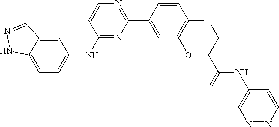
N1=C(NC2=CC=C3C(=C2)C=NN3)C=CN=C1C1=CC2=C(C=C1)OCC(C(NC1=CN=NC=C1)=O)O2
